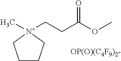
C1CC[N+](C)(CCC(OC)=O)C1
